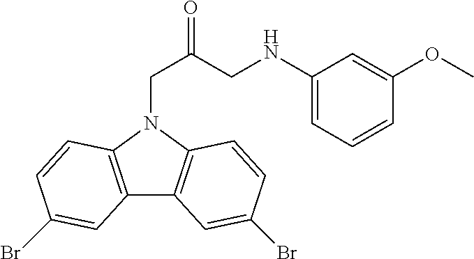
C12=C(N(CC(=O)CNC3=CC=CC(OC)=C3)C3=C1C=C(Br)C=C3)C=CC(Br)=C2
